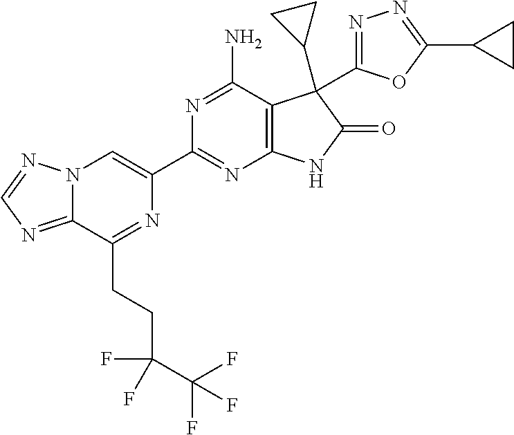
C12=NC=NN1C=C(C1=NC3=C(C(N)=N1)C(C1CC1)(C1=NN=C(C4CC4)O1)C(=O)N3)N=C2CCC(C(F)(F)F)(F)F
